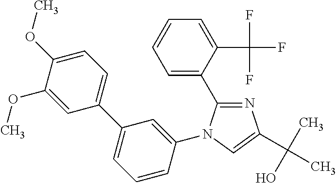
N1=C(C2=CC=CC=C2C(F)(F)F)N(C2=CC(C3=CC=C(OC)C(OC)=C3)=CC=C2)C=C1C(C)(O)C
